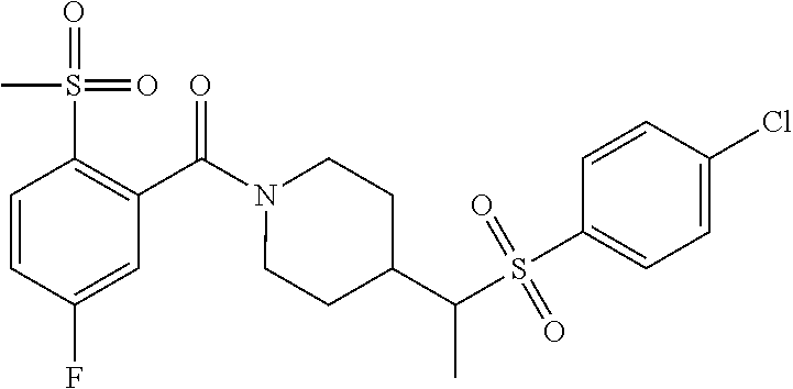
C1=CC(F)=CC(C(N2CCC(C(S(C3=CC=C(Cl)C=C3)(=O)=O)C)CC2)=O)=C1S(=O)(C)=O
